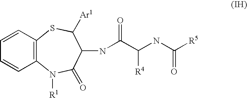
C12=C(N([R1])C(=O)C(NC(C(NC([R5])=O)[R4])=O)C([Ar1])S1)C=CC=C2
